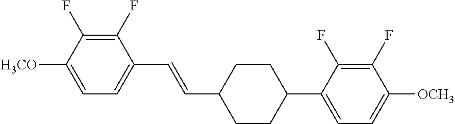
C1(F)=C(F)C([H3CO])=CC=C1C=CC1CCC(C2=CC=C([OCH3])C(F)=C2F)CC1
